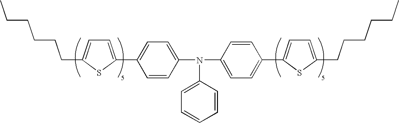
C1=C(C2=CC=C(N(C3=CC=C(C4=CC=C(CCCCCC)S4)C=C3)C3=CC=CC=C3)C=C2)SC(CCCCCC)=C1
